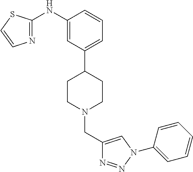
C1(NC2=NC=CS2)=CC(C2CCN(CC3=CN(C4=CC=CC=C4)N=N3)CC2)=CC=C1
